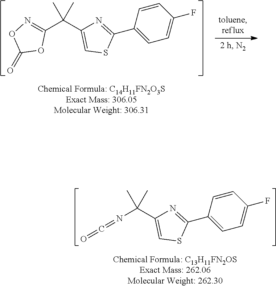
N(C(C1=CSC(C2=CC=C(F)C=C2)=N1)(C)C)=C=O.N1=C(C(C2=CSC(C3=CC=C(F)C=C3)=N2)(C)C)OC(=O)O1
